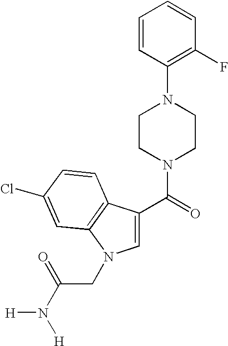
C1=CC(N2CCN(C(=O)C3=CN(CC(N([H])[H])=O)C4=C3C=CC(Cl)=C4)CC2)=C(F)C=C1
